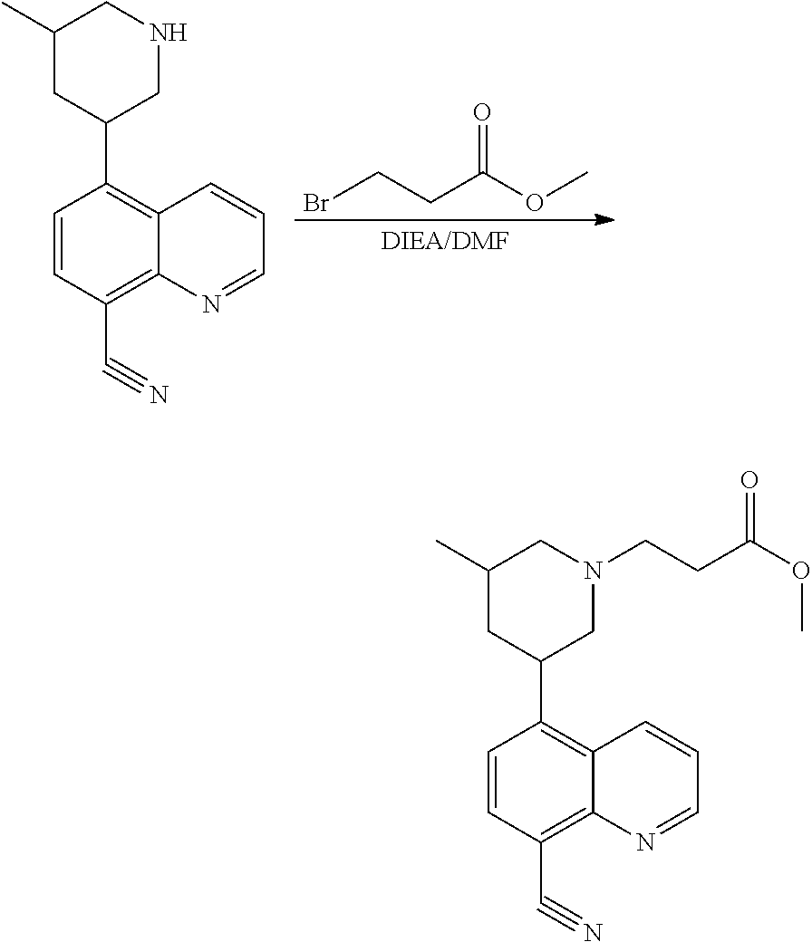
C1=CC(C2CN(CCC(OC)=O)CC(C)C2)=C2C(=C1C#N)N=CC=C2.C1=CC(C2CNCC(C)C2)=C2C(=C1C#N)N=CC=C2.BrCCC(OC)=O
